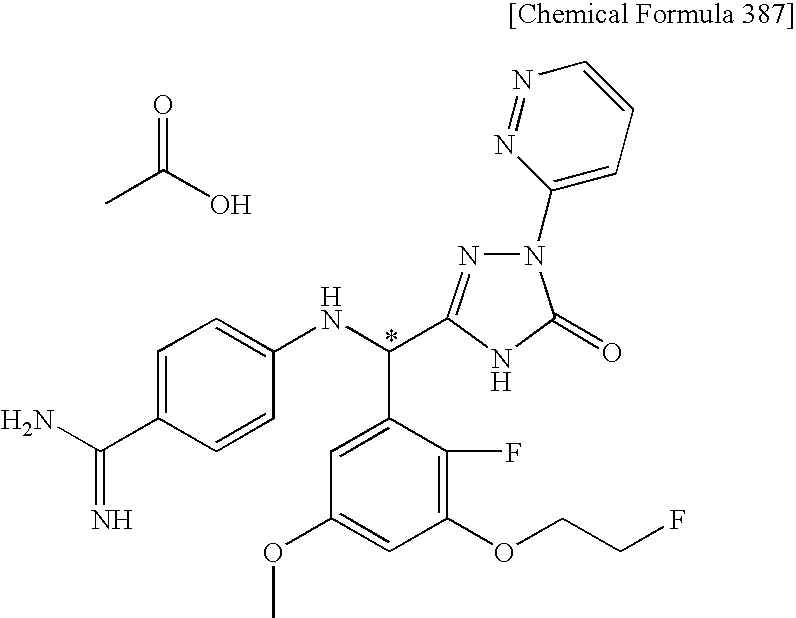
CC(O)=O.C1=C(C(N)=N)C=CC(NC(C2=CC(OC)=CC(OCCF)=C2F)C2=NN(C3=CC=CN=N3)C(=O)N2)=C1
